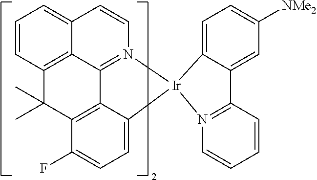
C1=CC2=C3C(=C1)C=CN1=C3C3=C(C(F)=CC=C3[Ir]13N1=C(C=CC=C1)C1=CC([NMe2])=CC=C13)C2(C)C
